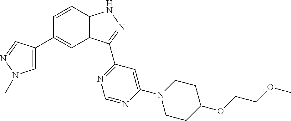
C1=C(C2=CC3=C(C=C2)NN=C3C2=NC=NC(N3CCC(OCCOC)CC3)=C2)C=NN1C
